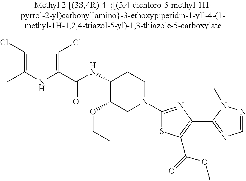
C(C)OC1C(NC(C2=C(Cl)C(Cl)=C(C)N2)=O)CCN(C2=NC(C3=NC=NN3C)=C(C(=O)OC)S2)C1
